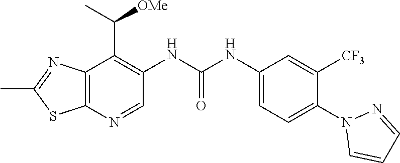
C1=CN(C2=CC=C(NC(NC3=C(C(C)[OMe])C4=C(SC(C)=N4)N=C3)=O)C=C2[CF3])N=C1
